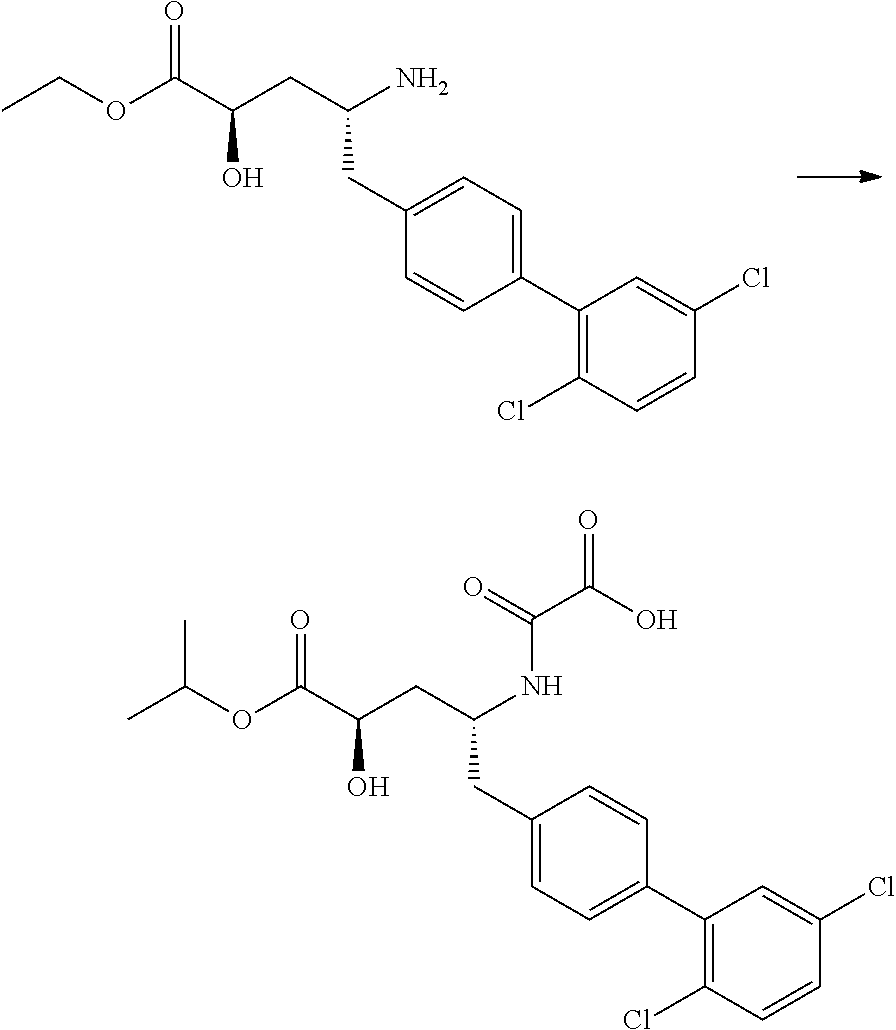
CCOC(C(CC(N)CC1=CC=C(C2=C(Cl)C=CC(Cl)=C2)C=C1)O)=O.CC(OC(C(CC(NC(C(O)=O)=O)CC1=CC=C(C2=C(Cl)C=CC(Cl)=C2)C=C1)O)=O)C
